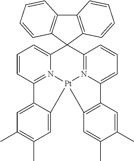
C12=N3C(=CC=C1)C1(C4=N5C(=CC=C4)C4=C(C=C(C)C(C)=C4)[Pt]35C3=CC(C)=C(C)C=C23)C2=C(C3=C1C=CC=C3)C=CC=C2
